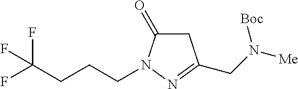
C1C(=O)N(CCCC(F)(F)F)N=C1CN([Me])[Boc]
